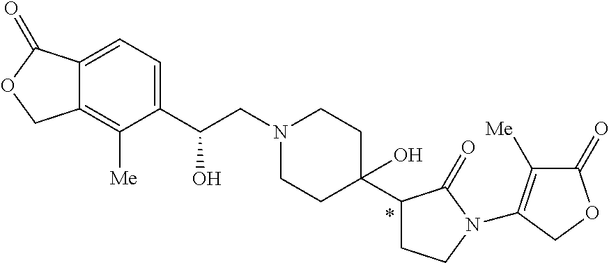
C(CN1CCC(C2CCN(C3=C([Me])C(=O)OC3)C2=O)(O)CC1)(C1=CC=C2C(=C1[Me])COC2=O)O
